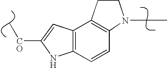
C12=C(C=CC3=C1CCN3CC)NC([CO]C)=C2
